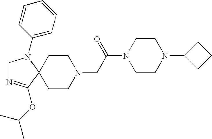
C1CN(CC(N2CCN(C3CCC3)CC2)=O)CCC12C(OC(C)C)=NCN2C1=CC=CC=C1
